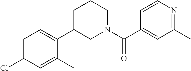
C1=CN=C(C)C=C1C(N1CCCC(C2=CC=C(Cl)C=C2C)C1)=O
